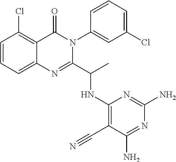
C1=CC=C2C(=C1Cl)C(=O)N(C1=CC(Cl)=CC=C1)C(C(C)NC1=C(C#N)C(N)=NC(N)=N1)=N2
